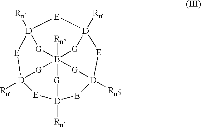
B1234([Rn])[G][D]5([Rn])[E][D]([Rn])([G]1)[E][D]([Rn])([G]2)[E][D]([Rn])([G]3)[E][D]([Rn])([G]4)[E]5
